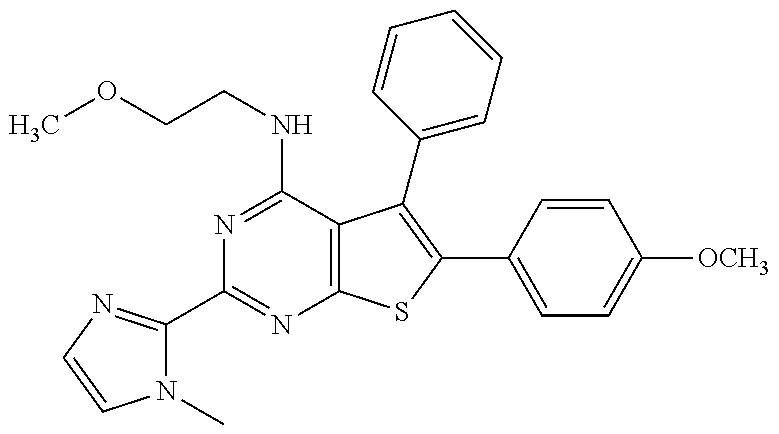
N1(C)C(C2=NC3=C(C(NCCOC)=N2)C(C2=CC=CC=C2)=C(C2=CC=C([OCH3])C=C2)S3)=NC=C1
